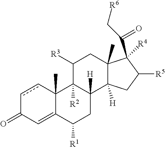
c1cC2(C)C(=CC1=O)C([R1])CC1([H])C2([R2])C([R3])CC2(C)C1([H])CC([R5])C2([R4])C(=O)C[R6]
